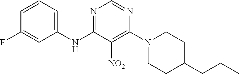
N1=C(NC2=CC=CC(F)=C2)C([NO2])=C(N2CCC(CCC)CC2)N=C1
